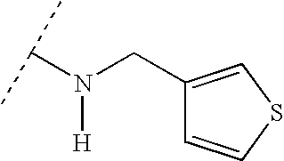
N([H])(CC1=CSC=C1)C(C)C
